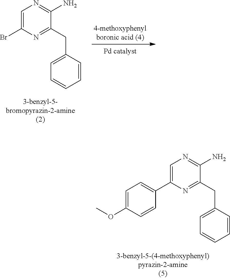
C1=C(C2=CC=C(OC)C=C2)N=C(CC2=CC=CC=C2)C(N)=N1.C1=C(Br)N=C(CC2=CC=CC=C2)C(N)=N1
